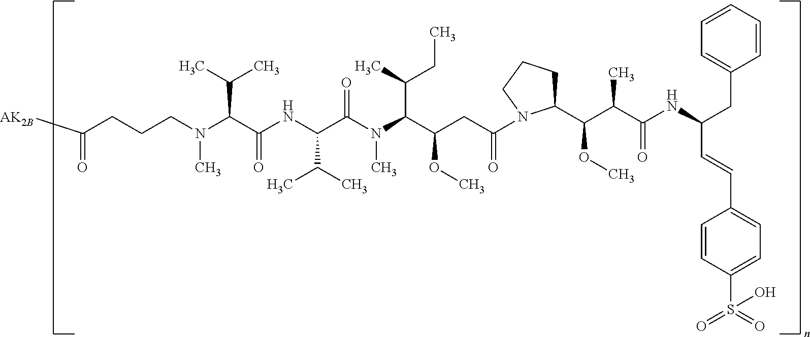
N(C(C(NC(C(C)C)C(N(C)C(C(C)CC)C(CC(=O)N1C(C(C(C(=O)NC(C=CC2=CC=C(S(=O)(=O)O)C=C2)CC2=CC=CC=C2)C)OC)CCC1)OC)=O)=O)C(C)C)(C)CCCC([AK2B])=O
